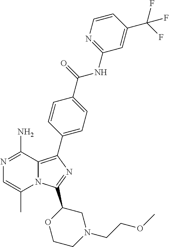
N1=C(N)C2=C(C3=CC=C(C(=O)NC4=NC=CC(C(F)(F)F)=C4)C=C3)N=C(C3OCCN(CCOC)C3)N2C(C)=C1
